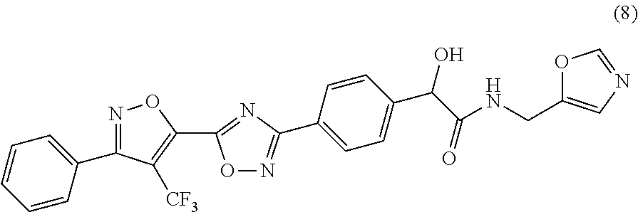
C1=CC=CC(C2=NOC(C3=NC(C4=CC=C(C(O)C(=O)NCC5=CN=CO5)C=C4)=NO3)=C2[CF3])=C1
